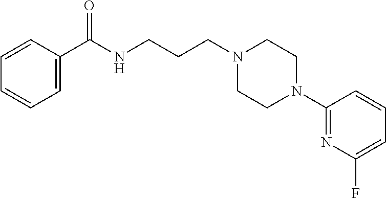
N1(CCCNC(C2=CC=CC=C2)=O)CCN(C2=NC(F)=CC=C2)CC1
